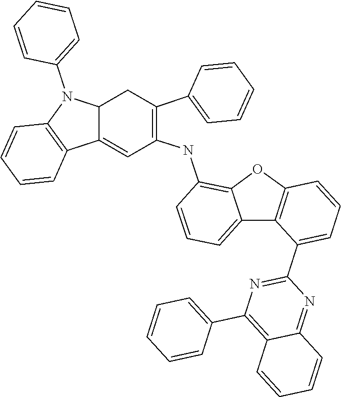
N1=C(C2=CC=CC3=C2C2=CC=CC(NC4=C(C5=CC=CC=C5)CC5C(=C4)C4=C(N5C5=CC=CC=C5)C=CC=C4)=C2O3)N=C2C(=C1C1=CC=CC=C1)C=CC=C2
